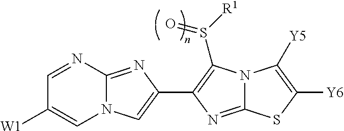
N12C(=NC(C3=C(S([R1])=O)N4C(=N3)SC([Y6])=C4[Y5])=C1)N=CC([W1])=C2
